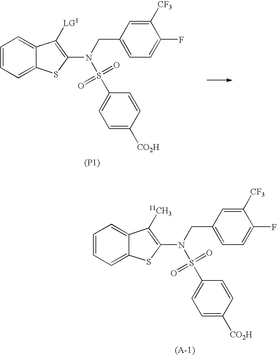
C1=CC=C2C(=C1)C([LG1])=C(N(CC1=CC=C(F)C([CF3])=C1)S(=O)(=O)C1=CC=C([CO2H])C=C1)S2.[(P1)].C1=CC=C2C(=C1)C([11CH3])=C(N(CC1=CC=C(F)C([CF3])=C1)S(=O)(=O)C1=CC=C([CO2H])C=C1)S2
